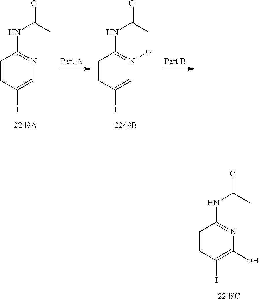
C1=CC(I)=CN=C1NC(C)=O.C1=CC(I)=C[N+]([O-])=C1NC(C)=O.C1=CC(I)=C(O)N=C1NC(C)=O
